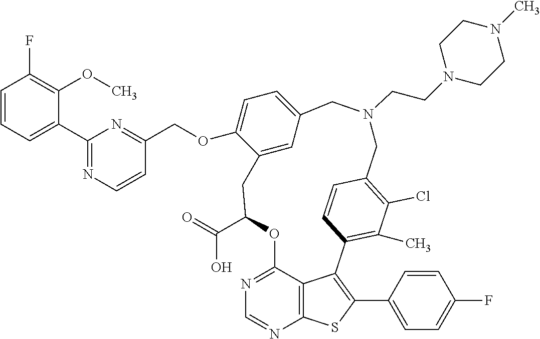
O(C1=CC=C2C=C1CC(C(O)=O)OC1=NC=NC3=C1C(=C(C1=CC=C(F)C=C1)S3)C1=C(C)C(Cl)=C(C=C1)CN(CCN1CCN(C)CC1)C2)CC1=NC(C2=CC=CC(F)=C2OC)=NC=C1
